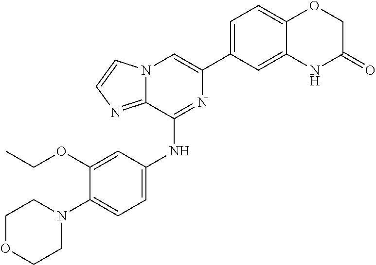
C1(C2=CC=C3C(=C2)NC(=O)CO3)=CN2C(=NC=C2)C(NC2=CC=C(N3CCOCC3)C(OCC)=C2)=N1
